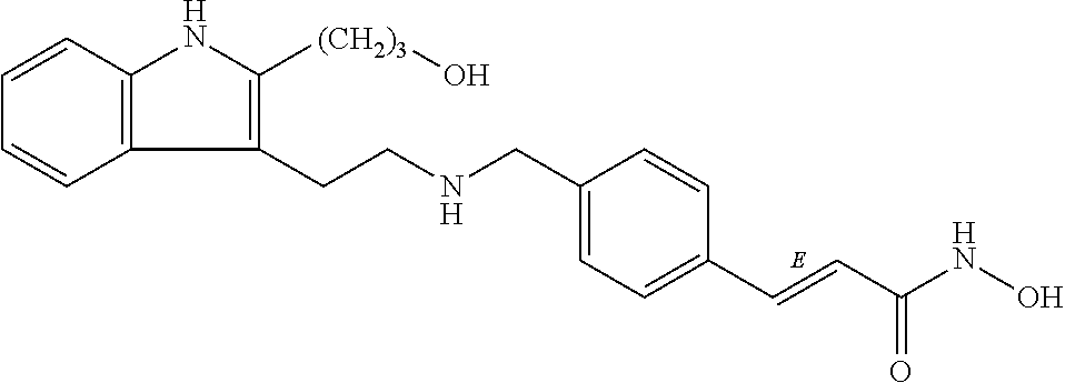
C1=CC2=C(C=C1)C(CCNCC1=CC=C(C=CC(NO)=O)C=C1)=C([(CH2)3]O)N2
